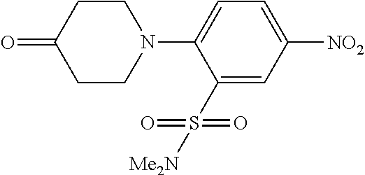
C1(S([Me2N])(=O)=O)=CC([NO2])=CC=C1N1CCC(=O)CC1
